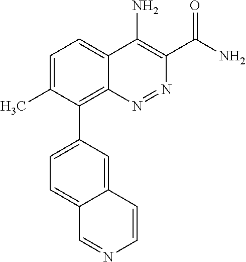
C1=C(C)C(C2=CC=C3C(=C2)C=CN=C3)=C2C(=C1)C(N)=C(C(N)=O)N=N2
